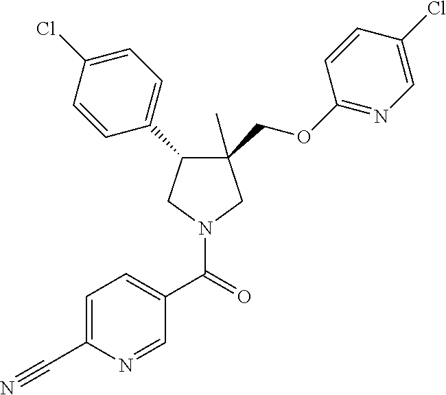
C1(COC2=NC=C(Cl)C=C2)(C)C(C2=CC=C(Cl)C=C2)CN(C(C2=CC=C(C#N)N=C2)=O)C1
